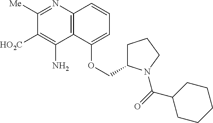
C1([Me])=NC2=C(C(N)=C1[HO2C])C(OCC1CCCN1C(C1CCCCC1)=O)=CC=C2
